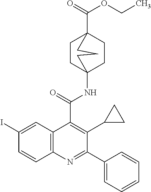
C1CC2(NC(C3=C(C4CC4)C(C4=CC=CC=C4)=NC4=C3C=C(I)C=C4)=O)CCC1(C(=O)OCC)CCC2
